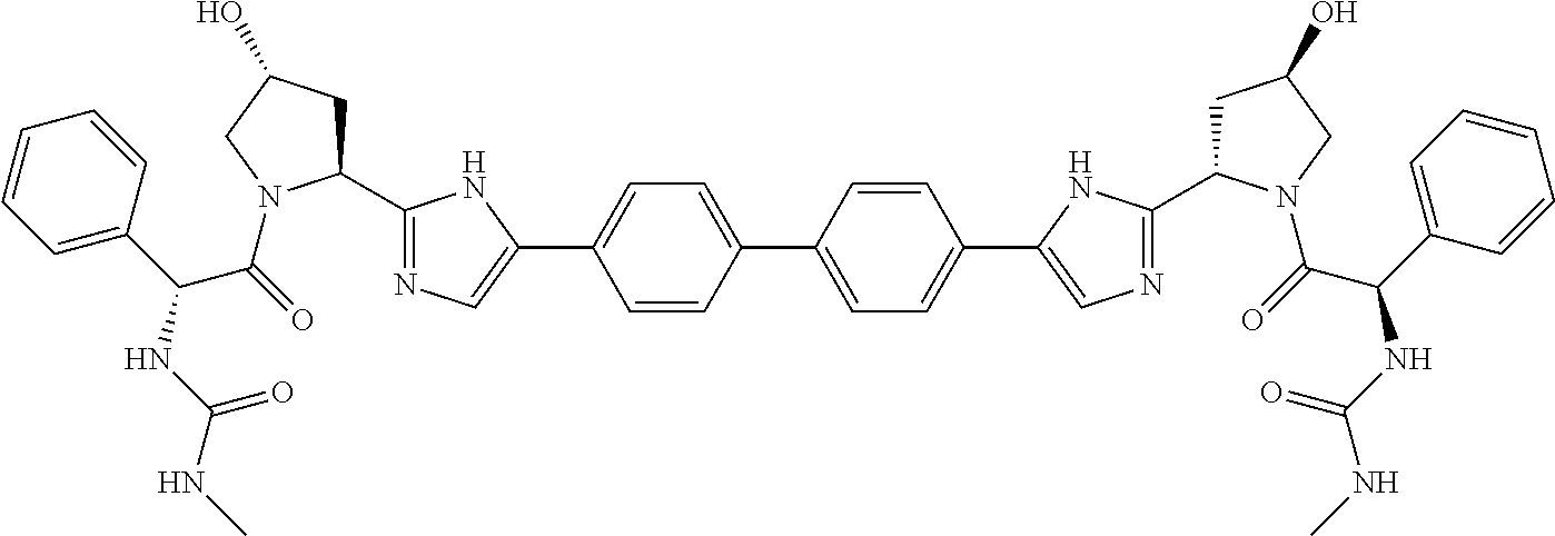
C1=CC(C2=CC=C(C3=CN=C(C4CC(O)CN4C(C(NC(NC)=O)C4=CC=CC=C4)=O)N3)C=C2)=CC=C1C1=CN=C(C2CC(O)CN2C(C(C2=CC=CC=C2)NC(NC)=O)=O)N1
